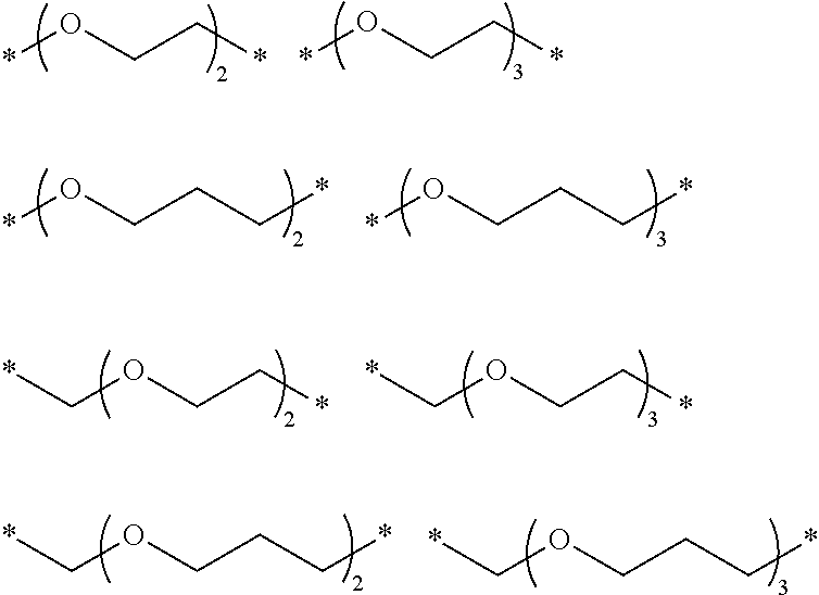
*OCC*.*OCC*.*OCCC*.*OCCC*.C(OCC*)*.C(OCC*)*.C(OCCC*)*.C(OCCC*)*
